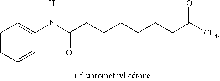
C1=CC=CC(N(C(CCCCCCC([CF3])=O)=O)[H])=C1
